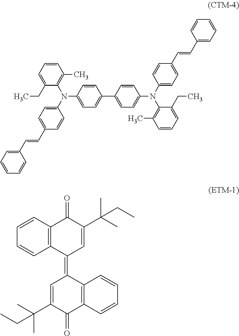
C1=CC=C(CC)C(N(C2=CC=C(C=CC3=CC=CC=C3)C=C2)C2=CC=C(C3=CC=C(N(C4=CC=C(C=CC5=CC=CC=C5)C=C4)C4=C(C)C=CC=C4CC)C=C3)C=C2)=C1C.C1=CC2=C(C=C1)C(=O)C(C(C)(CC)C)=CC2=C1C=C(C(C)(CC)C)C(=O)C2=C1C=CC=C2
